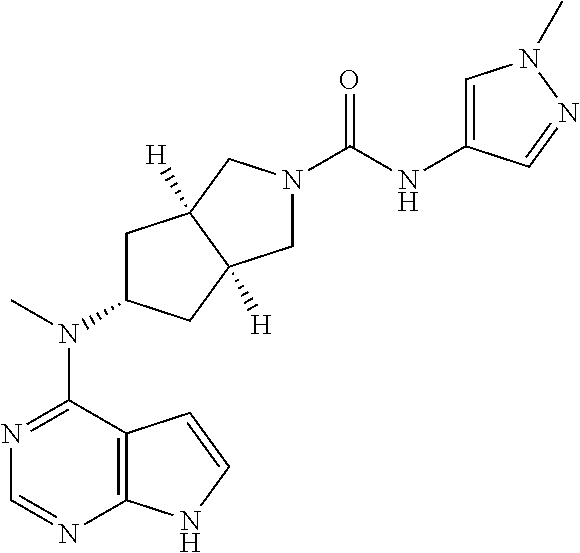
N1=C(N(C2CC3([H])C([H])(C2)CN(C(NC2=CN(C)N=C2)=O)C3)C)C2=C(N=C1)NC=C2
